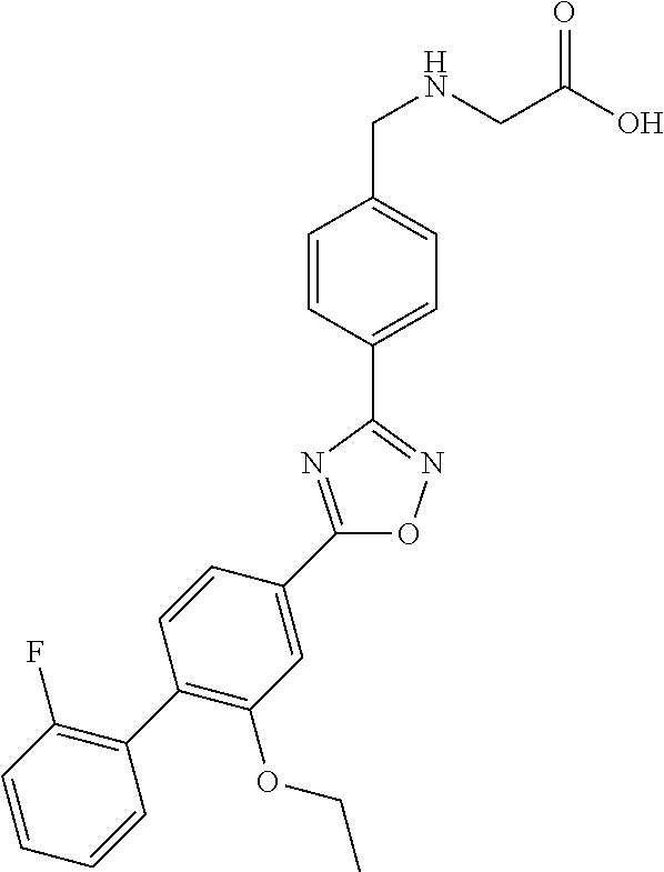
C1=CC(C2=NOC(C3=CC(OCC)=C(C4=C(F)C=CC=C4)C=C3)=N2)=CC=C1CNCC(O)=O
